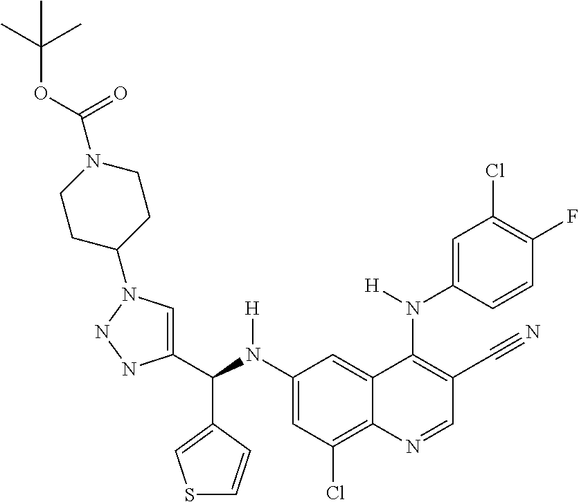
C1(N(C(C2=CN(C3CCN(C(OC(C)(C)C)=O)CC3)NN2)C2=CSC=C2)[H])=CC(Cl)=C2C(=C1)C(N(C1=CC(Cl)=C(F)C=C1)[H])=C(C#N)C=N2
